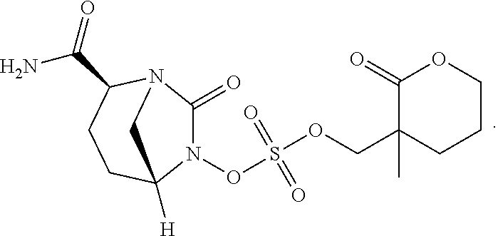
N1(OS(OCC2(C)CCCOC2=O)(=O)=O)C(=O)N2C(C(=O)N)CCC1([H])C2
